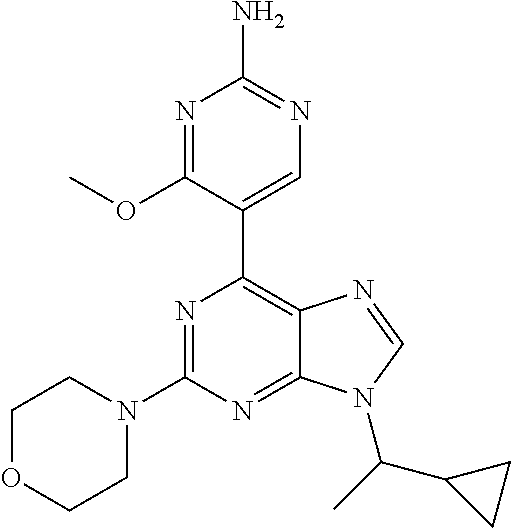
N1=C(OC)C(C2=C3C(=NC(N4CCOCC4)=N2)N(C(C)C2CC2)C=N3)=CN=C1N
